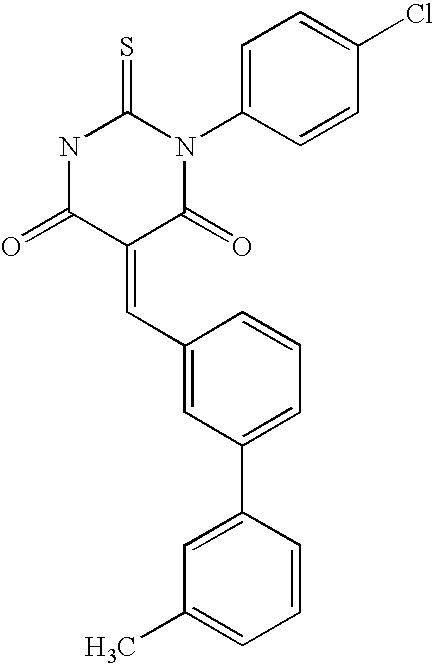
N1C(=O)C(=CC2=CC(C3=CC(C)=CC=C3)=CC=C2)C(=O)N(C2=CC=C(Cl)C=C2)C1=S
